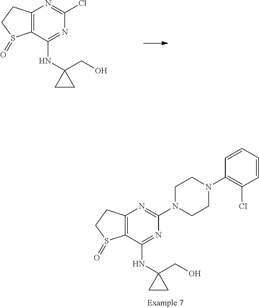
C12=C(C(NC3(CO)CC3)=NC(Cl)=N1)S(=O)CC2.C12=C(C(NC3(CO)CC3)=NC(N3CCN(C4=C(Cl)C=CC=C4)CC3)=N1)S(=O)CC2
